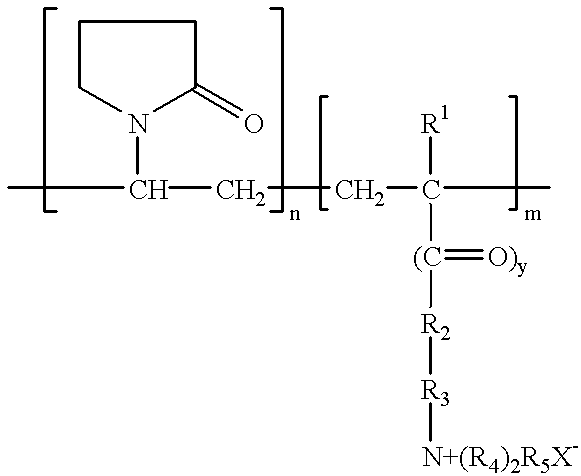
C(N1C(=O)CCC1)(C)CCC(C)([R1])[(C](=[O)y])[R2][R3][N+(R4)2R5X-]
